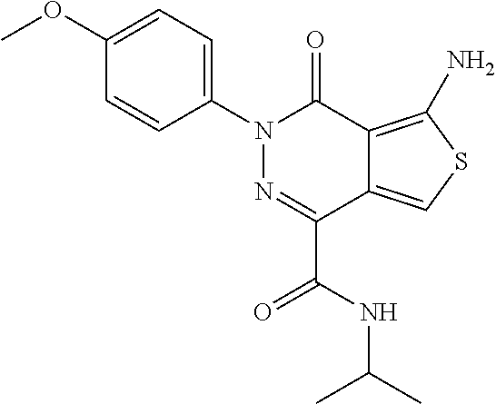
C1=C(OC)C=CC(N2N=C(C(=O)NC(C)C)C3=CSC(N)=C3C2=O)=C1
